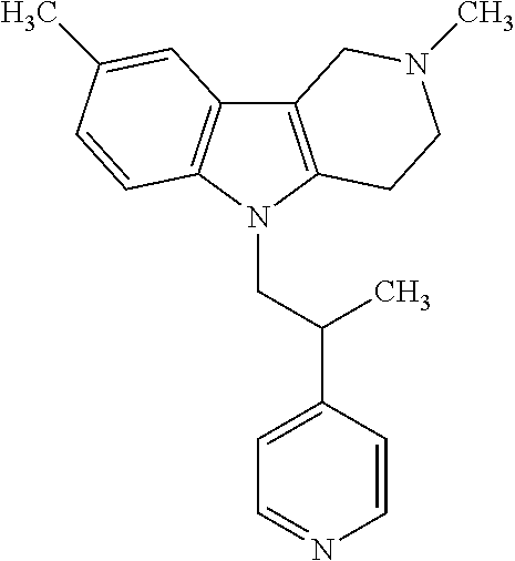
C12=C(N(CC(C3=CC=NC=C3)C)C3=C1C=C(C)C=C3)CCN(C)C2
